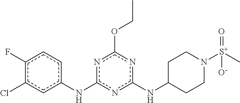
c1(F)c(Cl)cc(Nc2nc(OCC)nc(NC3CCN([S+](C)(=O)[O-])CC3)n2)cc1
